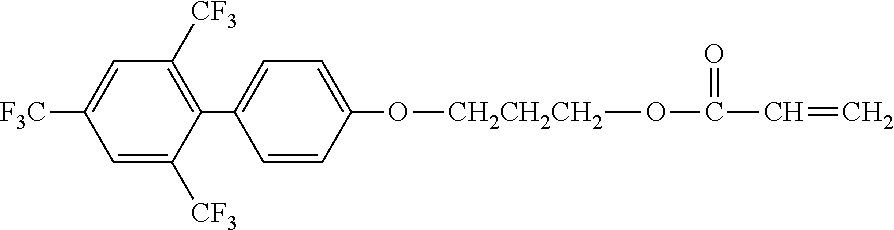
C1=C([CF3])C(C2=CC=C(O[CH2CH2CH2]OC(C=C)=O)C=C2)=C([CF3])C=C1[F3C]
